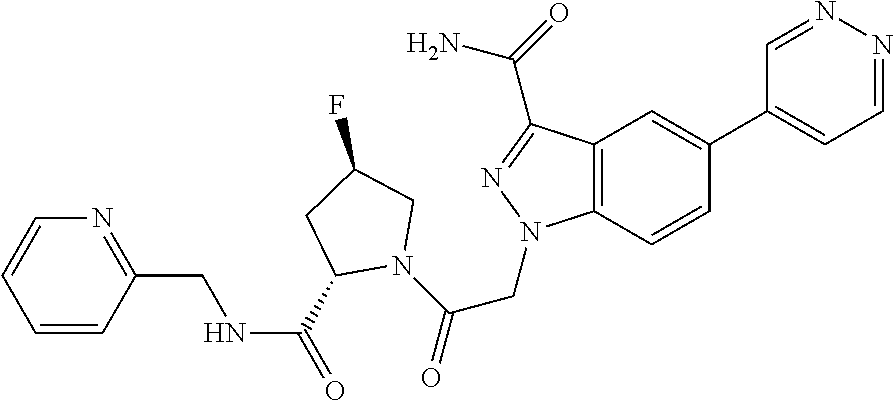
C1(C(=O)NCC2=NC=CC=C2)N(C(=O)CN2C3=C(C=C(C4=CC=NN=C4)C=C3)C(C(=O)N)=N2)CC(F)C1
